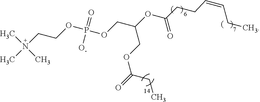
O(CC(OC(CCC=CCC)=O)COC(=O)CC)P(OCCN(C)(C)C)(=O)[O-]
